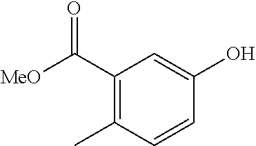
C1(C([MeO])=O)=C(C)C=CC(O)=C1
